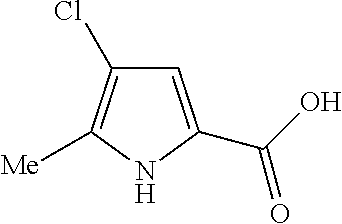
C1=C(C(O)=O)NC([Me])=C1Cl
